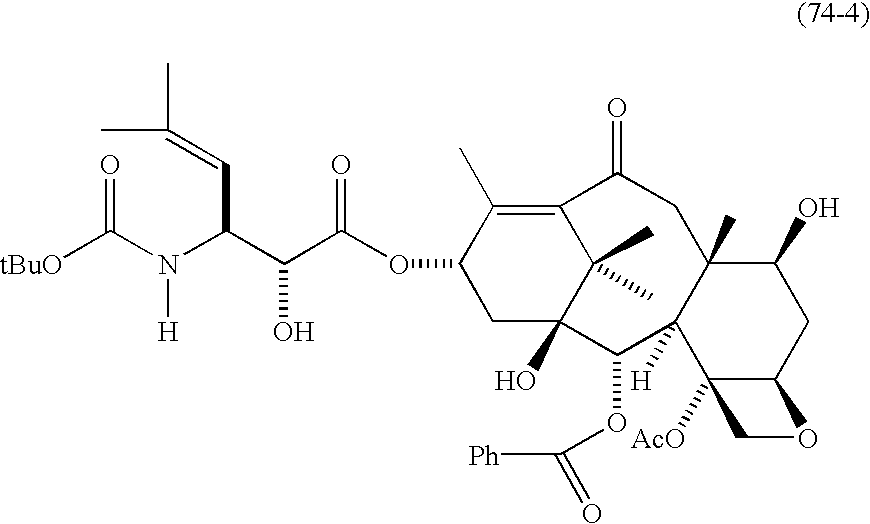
O=C(N(C(C=C(C)C)C(C(OC1CC2(O)C(C)(C)C(=C1C)C(=O)CC1(C)C([H])(C2OC([Ph])=O)C2([AcO])C(CC1O)OC2)=O)O)[H])[tBuO]
